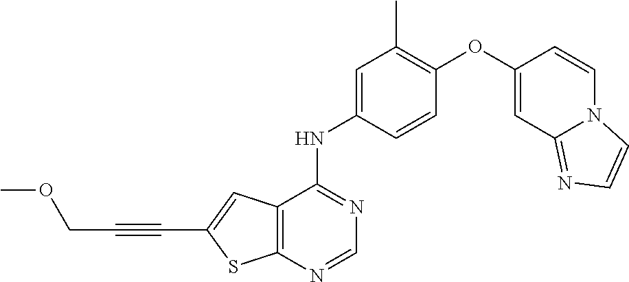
C12=C(C(NC3=CC(C)=C(OC4=CC5=NC=CN5C=C4)C=C3)=NC=N1)C=C(C#CCOC)S2
